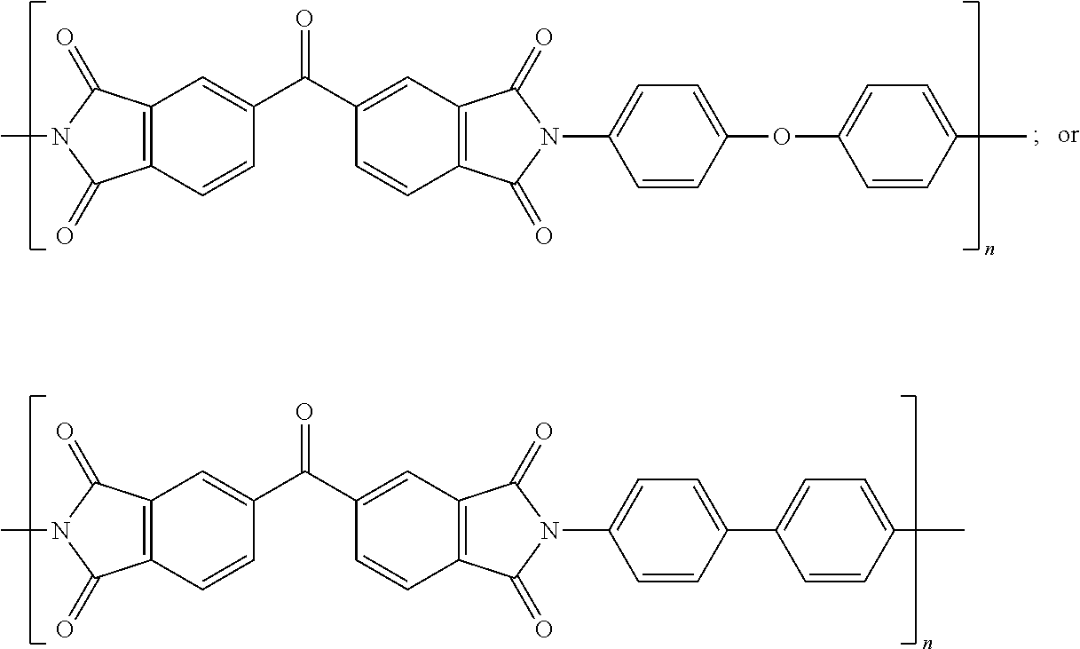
CN1C(=O)C2=C(C1=O)C=C(C(C1=CC3=C(C=C1)C(=O)N(C1=CC=C(C4=CC=C(C)C=C4)C=C1)C3=O)=O)C=C2.CN1C(=O)C2=C(C1=O)C=C(C(C1=CC3=C(C=C1)C(=O)N(C1=CC=C(OC4=CC=C(C)C=C4)C=C1)C3=O)=O)C=C2
